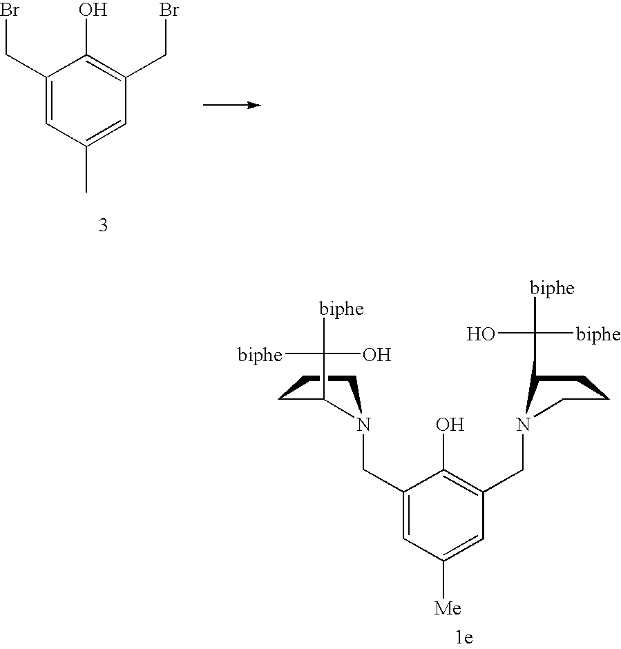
C1(CBr)=CC(C)=CC(CBr)=C1O.C1(CN2CCCC2C([biphe])(O)[biphe])=CC([Me])=CC(CN2C(C(O)([biphe])[biphe])CCC2)=C1O
